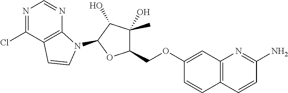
N1=C(Cl)C2=C(N=C1)N(C1C(O)C(O)(C)C(COC3=CC4=C(C=C3)C=CC(N)=N4)O1)C=C2
